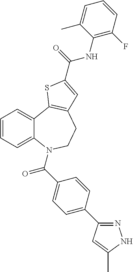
C1=CC=C2C(=C1)C1=C(CCN2C(C2=CC=C(C3=NNC(C)=C3)C=C2)=O)C=C(C(NC2=C(F)C=CC=C2C)=O)S1
